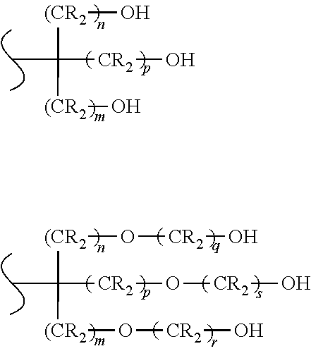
[(CR2](O)C(C)([CR2]O)[(CR2]O.[(CR2](O[CR2]O)C(C)([CR2]O[CR2]O)[(CR2]O[CR2]O
